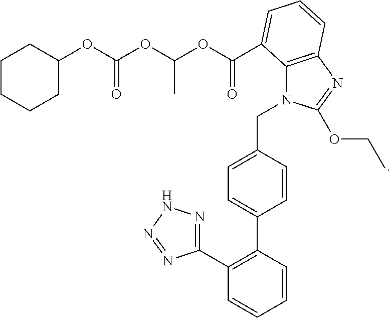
C1CCCC(OC(=O)OC(C)OC(=O)C2=CC=CC3=C2N(CC2=CC=C(C4=C(C5=NNN=N5)C=CC=C4)C=C2)C(OCC)=N3)C1
